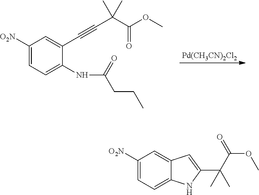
C1([O2N])=CC=C(NC(CCC)=O)C(C#CC(C(OC)=O)(C)C)=C1.[Pd(CH3CN)2Cl2].C1([O2N])=CC=C2C(=C1)C=C(C(C(=O)OC)(C)C)N2
